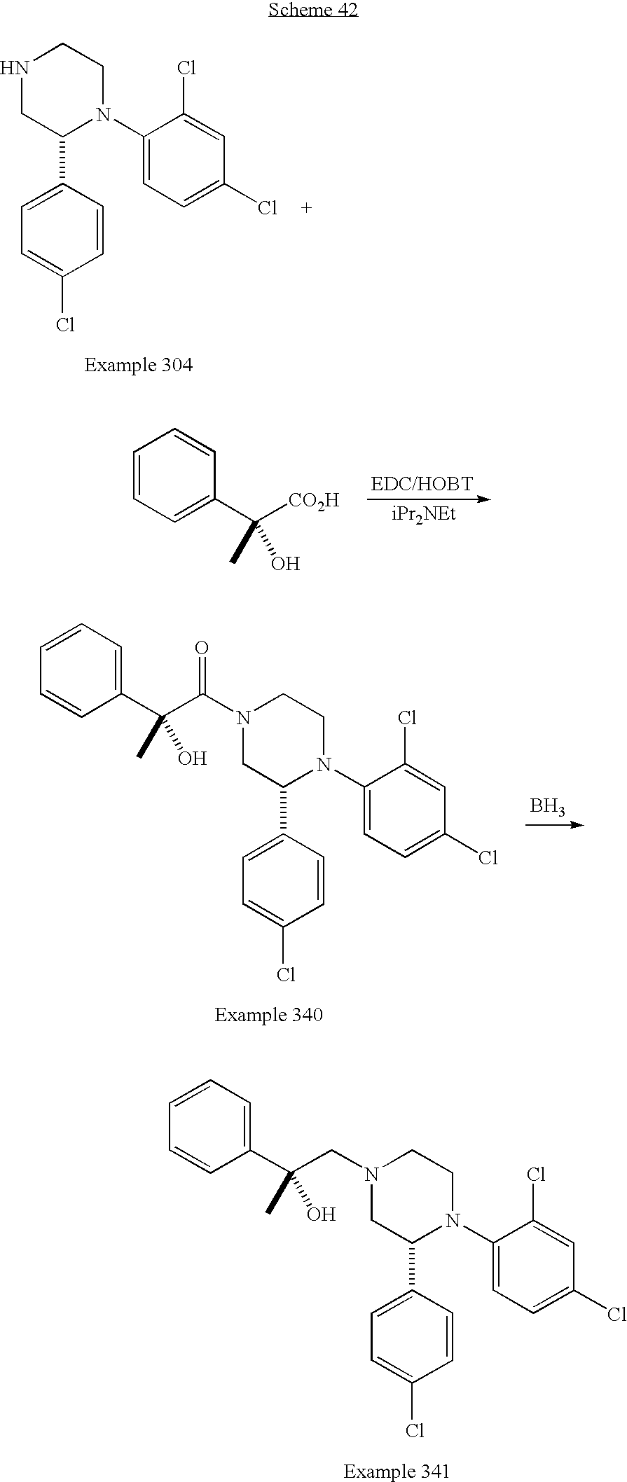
C1=CC=C(C([CO2H])(C)O)C=C1.C1=CC=C(C(C(N2CC(C3=CC=C(Cl)C=C3)N(C3=CC=C(Cl)C=C3Cl)CC2)=O)(C)O)C=C1.B.C1=CC=C(C(CN2CC(C3=CC=C(Cl)C=C3)N(C3=CC=C(Cl)C=C3Cl)CC2)(C)O)C=C1.N1CC(C2=CC=C(Cl)C=C2)N(C2=CC=C(Cl)C=C2Cl)CC1
